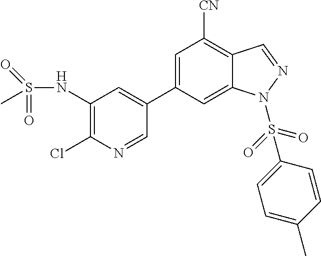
C1=C(C2=CC(NS(=O)(=O)C)=C(Cl)N=C2)C=C2C(=C1[CN])C=NN2S(C1=CC=C(C)C=C1)(=O)=O
